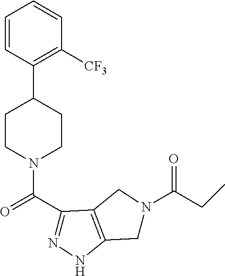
C1=CC(C2CCN(C(C3=NNC4=C3CN(C(CC)=O)C4)=O)CC2)=C([CF3])C=C1
